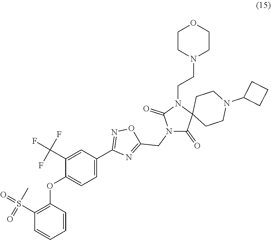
C1(OC2=C(S(C)(=O)=O)C=CC=C2)=CC=C(C2=NOC(CN3C(=O)C4(N(CCN5CCOCC5)C3=O)CCN(C3CCC3)CC4)=N2)C=C1C(F)(F)F
